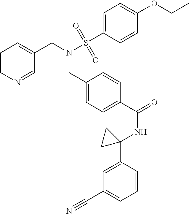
C1=CN=CC(CN(S(C2=CC=C(OCC)C=C2)(=O)=O)CC2=CC=C(C(=O)NC3(C4=CC(C#N)=CC=C4)CC3)C=C2)=C1
